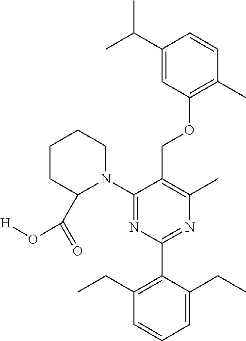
C1(C(C)C)=CC(OCC2=C(C)N=C(C3=C(CC)C=CC=C3CC)N=C2N2CCCCC2C(=O)O[H])=C(C)C=C1
